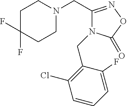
C1N(CC2=NOC(=O)N2CC2=C(Cl)C=CC=C2F)CCC(F)(F)C1
